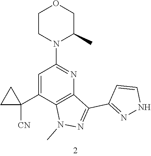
CN1N=C(C2=NNC=C2)C2=C1C(C1([CN])CC1)=CC(N1CCOCC1C)=N2
